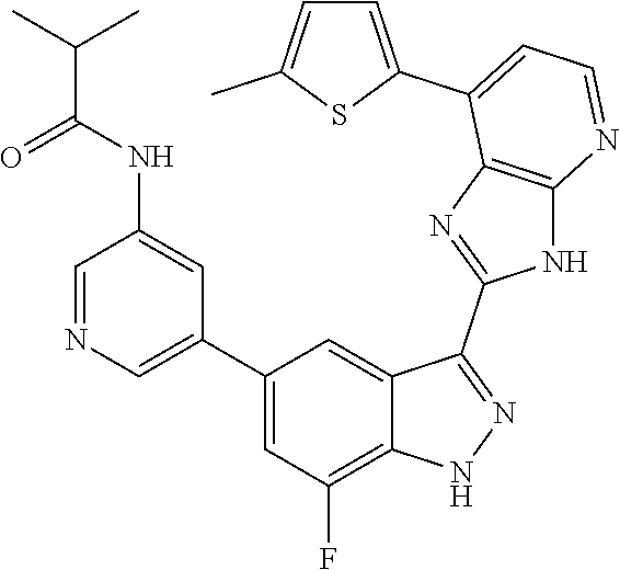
C1=NC=C(C2=CC(F)=C3C(=C2)C(C2=NC4=C(N2)N=CC=C4C2=CC=C(C)S2)=NN3)C=C1NC(C(C)C)=O
